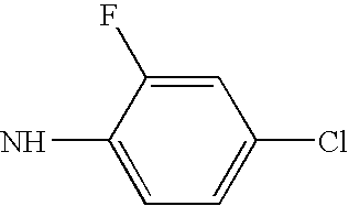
C1=C(F)C(N)=CC=C1Cl
